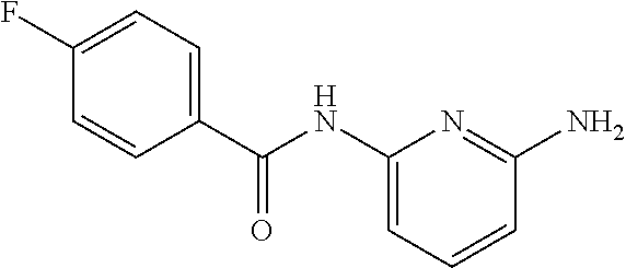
C1(F)=CC=C(C(NC2=CC=CC(N)=N2)=O)C=C1
